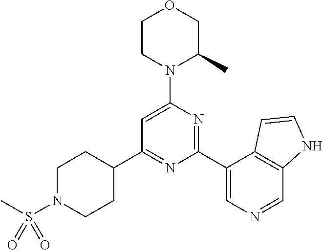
C1(C2=NC(C3=CN=CC4=C3C=CN4)=NC(N3C(C)COCC3)=C2)CCN(S(C)(=O)=O)CC1
